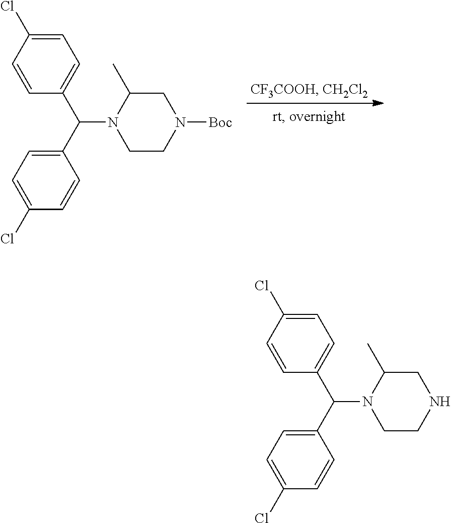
C1=C(Cl)C=CC(C(C2=CC=C(Cl)C=C2)N2CCN([Boc])CC2C)=C1.C1=C(Cl)C=CC(C(C2=CC=C(Cl)C=C2)N2CCNCC2C)=C1
